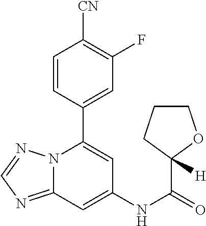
C12=NC=NN1C(C1=CC(F)=C([CN])C=C1)=CC(NC(=O)C1([H])OCCC1)=C2
